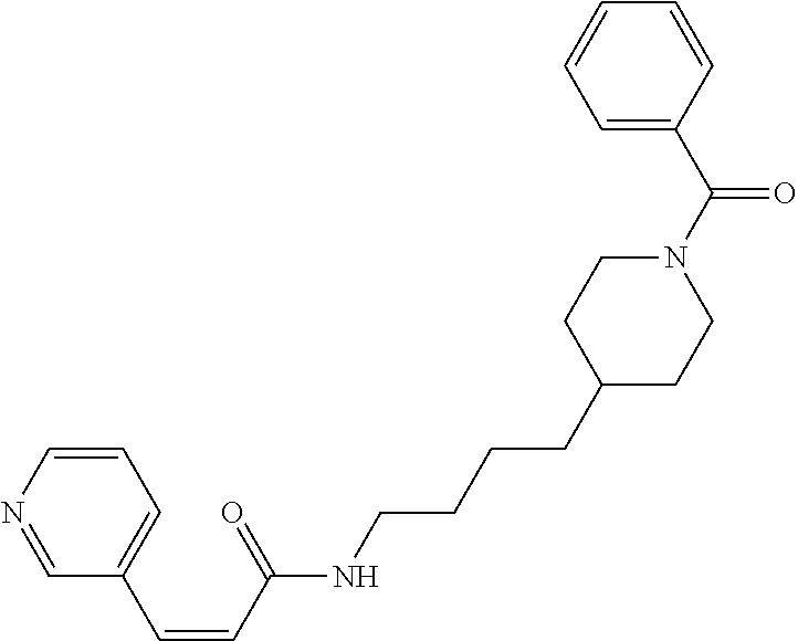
C1=CN=CC(C=CC(NCCCCC2CCN(C(=O)C3=CC=CC=C3)CC2)=O)=C1
